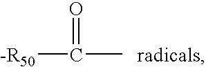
[-R50]C(C)=O.[radicals]
